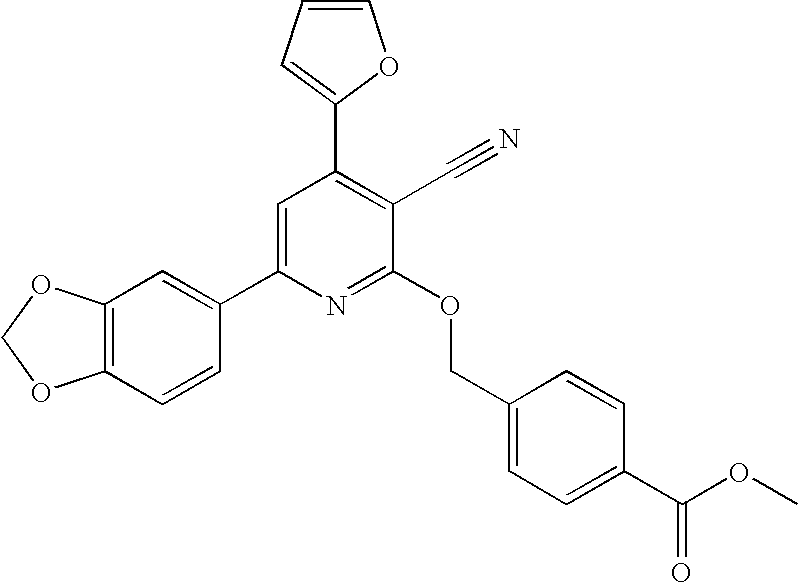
C1(C2=CC=CO2)=C(C#N)C(OCC2=CC=C(C(OC)=O)C=C2)=NC(C2=CC3=C(C=C2)OCO3)=C1
